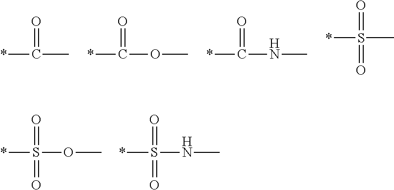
*C(=O)C.*C(=O)OC.*C(=O)NC.*S(=O)(C)=O.*S(=O)(OC)=O.*S(=O)(NC)=O
